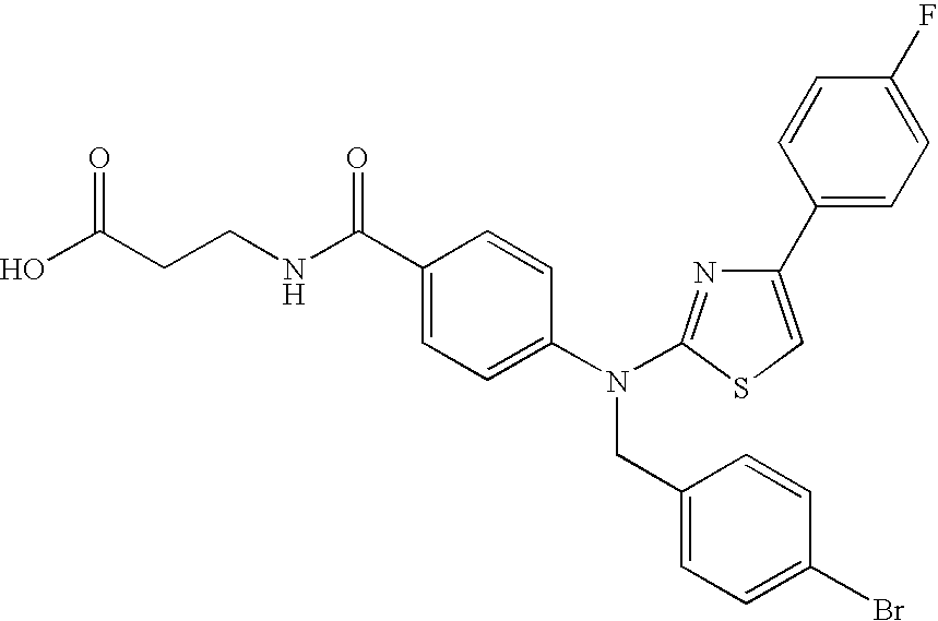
OC(CCNC(C1=CC=C(N(CC2=CC=C(Br)C=C2)C2=NC(C3=CC=C(F)C=C3)=CS2)C=C1)=O)=O
